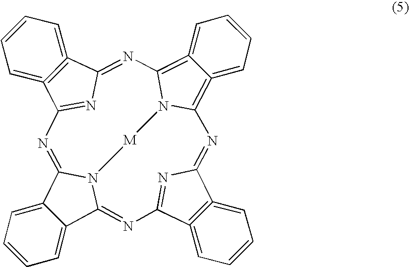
C12=CC=CC=C1C1=NC3=NC(=NC4=C5=CC=CC=C5=C5N4[M]N1C2=NC1=NC(=N5)C2=C1=CC=CC=2)C1=C3=CC=CC=1
